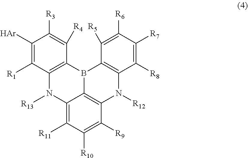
C1([Ar])=C([R1])C2=C(C([R4])=C1[R3])B1C3=C(N([R12])C4=C1C([R5])=C([R6])C([R7])=C4[R8])C([R9])=C([R10])C([R11])=C3N2[R13]
